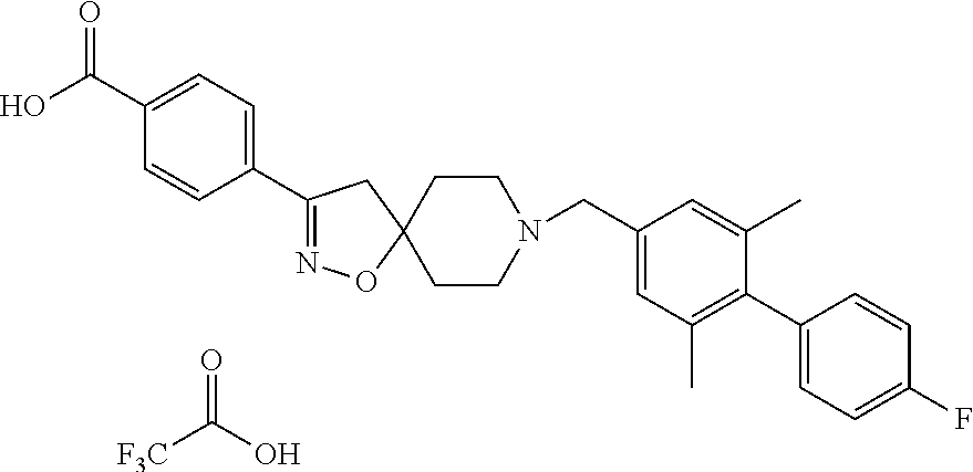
C1(C(O)=O)=CC=C(C2=NOC3(C2)CCN(CC2=CC(C)=C(C4=CC=C(F)C=C4)C(C)=C2)CC3)C=C1.[F3C]C(O)=O
